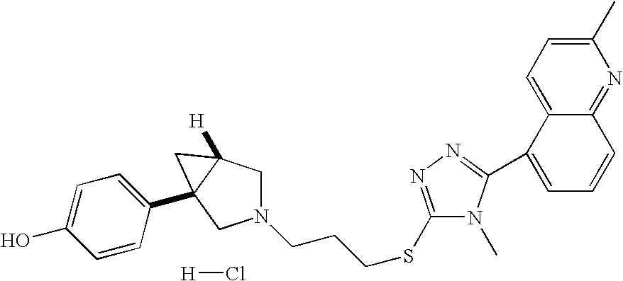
C1=C2C(=NC(C)=C1)C=CC=C2C1=NN=C(SCCCN2CC3([H])C(C4=CC=C(O)C=C4)(C2)C3)N1C.[H]Cl
